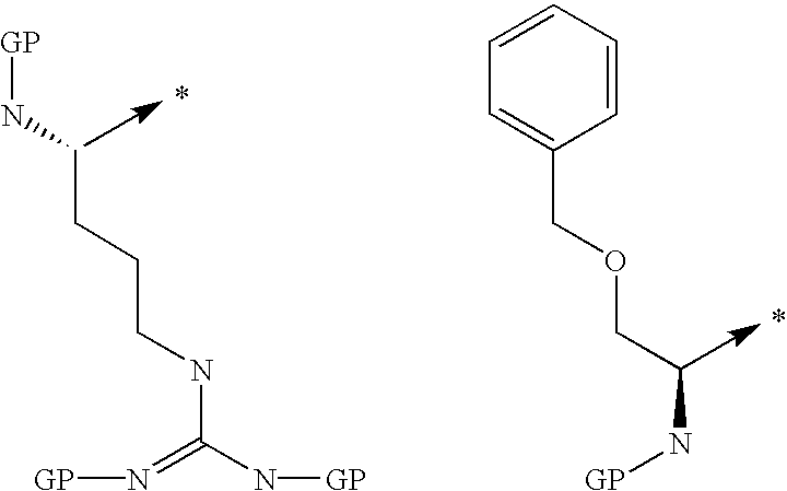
[GP]NCCCCNC(N[GP])=N[GP].C1(COCCN[GP])=CC=CC=C1
